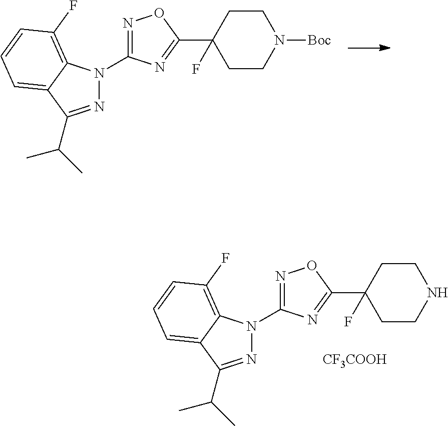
N1=C(C(C)C)C2=CC=CC(F)=C2N1C1=NOC(C2(F)CCNCC2)=N1.[CF3COOH].N1=C(C(C)C)C2=CC=CC(F)=C2N1C1=NOC(C2(F)CCN([Boc])CC2)=N1
